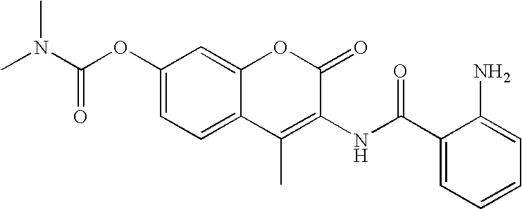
C1(OC(N(C)C)=O)=CC=C2C(=C1)OC(=O)C(NC(C1=CC=CC=C1N)=O)=C2C
